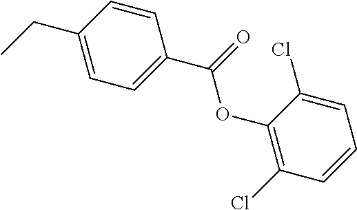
CCC1=CC=C(C(=O)OC2=C(Cl)C=CC=C2Cl)C=C1
